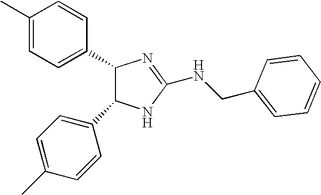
C1(C)=CC=C(C2C(C3=CC=C(C)C=C3)NC(NCC3=CC=CC=C3)=N2)C=C1
